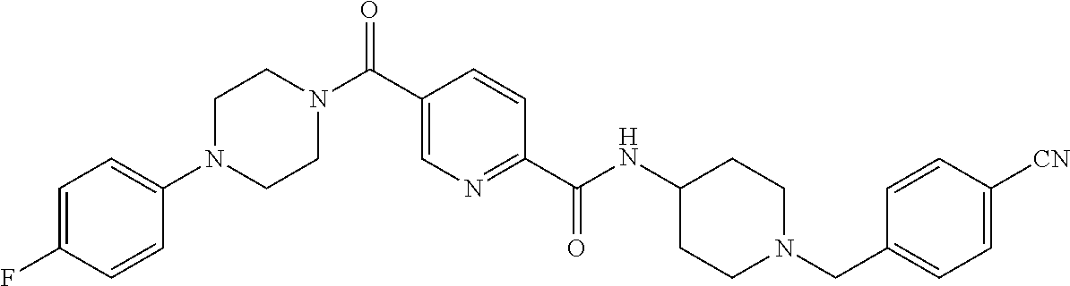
C1CN(C(C2=CN=C(C(=O)NC3CCN(CC4=CC=C([CN])C=C4)CC3)C=C2)=O)CCN1C1=CC=C(F)C=C1
